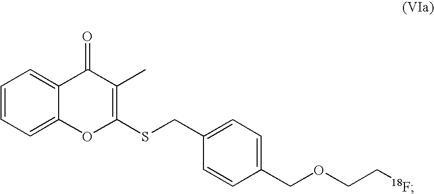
C1=CC=C2C(=C1)C(=O)C(C)=C(SCC1=CC=C(COCC[18F])C=C1)O2
